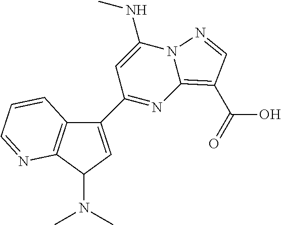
C1(C2=NC3=C(C(O)=O)C=NN3C(NC)=C2)=CC(N(C)C)C2=C1C=CC=N2
